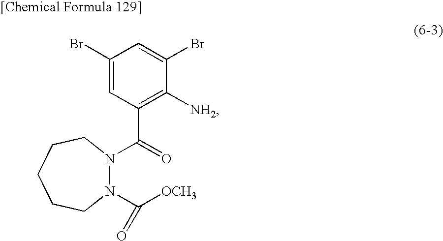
C1(Br)=CC(C(=O)N2N(C([OCH3])=O)CCCCC2)=C([NH2])C(Br)=C1
